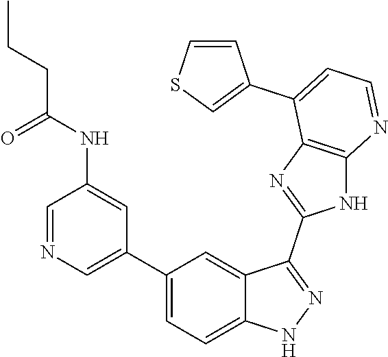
C1(C2=CN=CC(NC(CCC)=O)=C2)=CC=C2C(=C1)C(C1=NC3=C(N1)N=CC=C3C1=CSC=C1)=NN2
